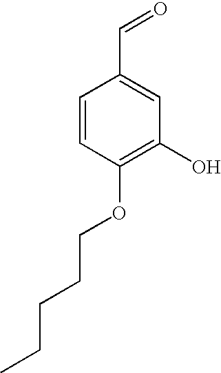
C1=CC(OCCCCC)=C(O)C=C1C=O
